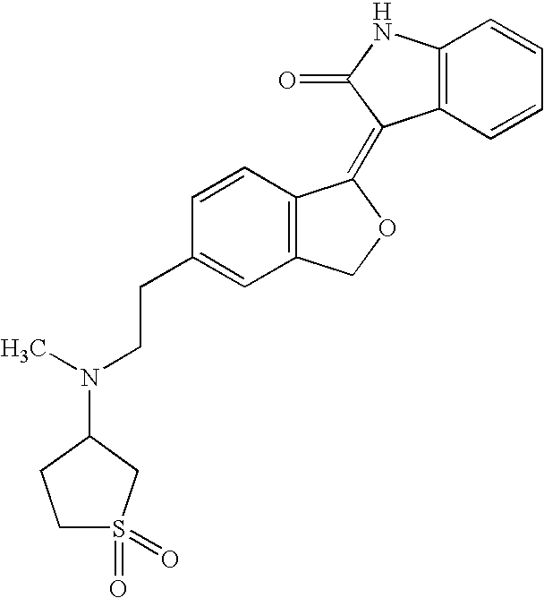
C1=CC(CCN(C)C2CCS(=O)(=O)C2)=CC2=C1C(=C1C3=C(NC1=O)C=CC=C3)OC2
